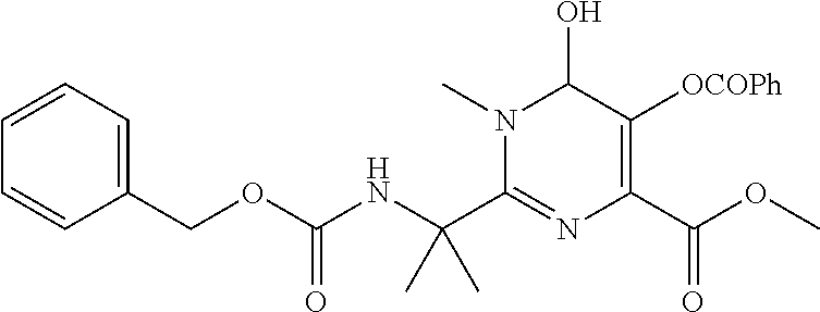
N(C(OCC1=CC=CC=C1)=O)C(C1=NC(C(OC)=O)=C([OCOPh])C(O)N1C)(C)C
